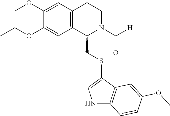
C12=C(C=C(OC)C(OCC)=C1)CCN(C([H])=O)C2CSC1=CNC2=C1C=C(OC)C=C2
